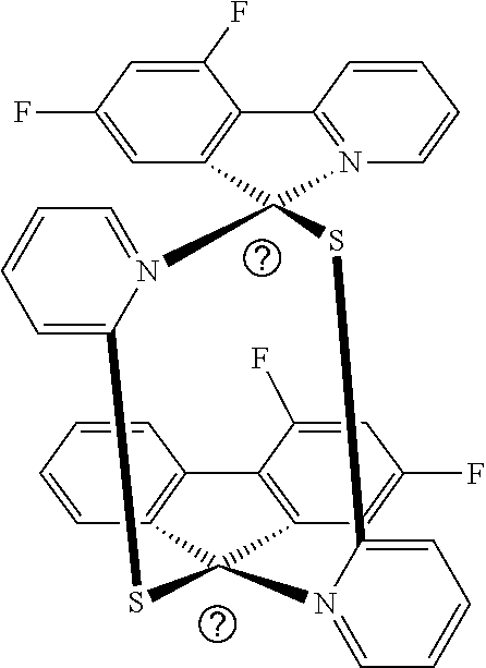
C1=C(F)C=C(F)C2=C1C1(N3=C2C=CC=C3)SC2=CC=CC=N2C2(C3=C(C=CC=C3)C3=C2C=C(F)C=C3F)SC2=CC=CC=N12
